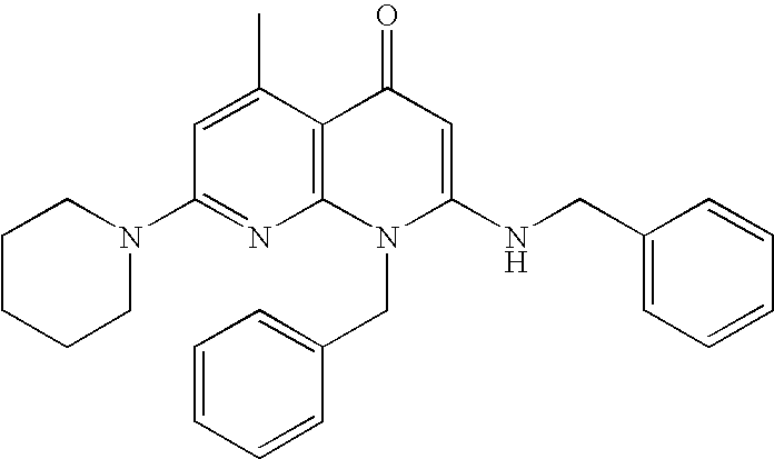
C1(N2CCCCC2)=NC2=C(C(C)=C1)C(=O)C=C(NCC1=CC=CC=C1)N2CC1=CC=CC=C1
